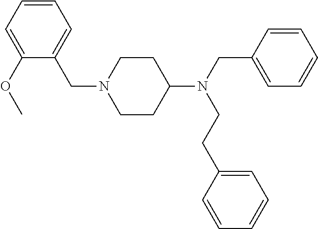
C1=CC=C(OC)C(CN2CCC(N(CC3=CC=CC=C3)CCC3=CC=CC=C3)CC2)=C1
